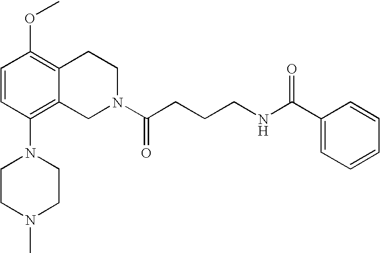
C1=CC(N2CCN(C)CC2)=C2C(=C1OC)CCN(C(CCCNC(C1=CC=CC=C1)=O)=O)C2
